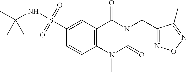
C1(S(NC2(C)CC2)(=O)=O)=CC2=C(C=C1)N(C)C(=O)N(CC1=NON=C1C)C2=O
